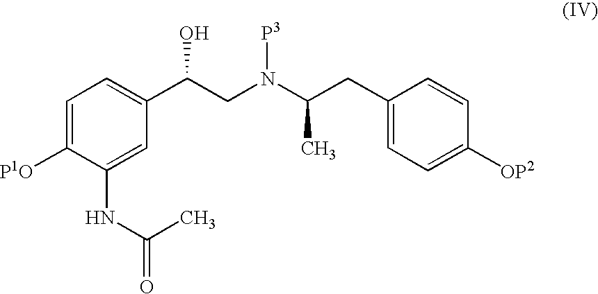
C1=C([P1O])C(NC(=O)C)=CC(C(CN(C(CC2=CC=C([OP2])C=C2)C)[P3])O)=C1
